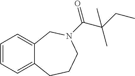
C1=CC=C2C(=C1)CN(C(=O)C(CC)(C)C)CCC2
